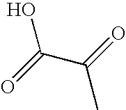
C(C(=O)C)(=O)O
